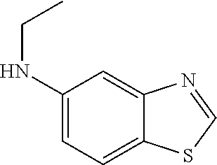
C1(NCC)=CC=C2C(=C1)N=CS2
